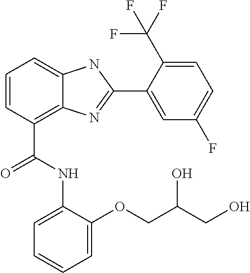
C1=CC(C(=O)NC2=CC=CC=C2OCC(O)CO)=C2C(=C1)NC(C1=CC(F)=CC=C1C(F)(F)F)=N2
